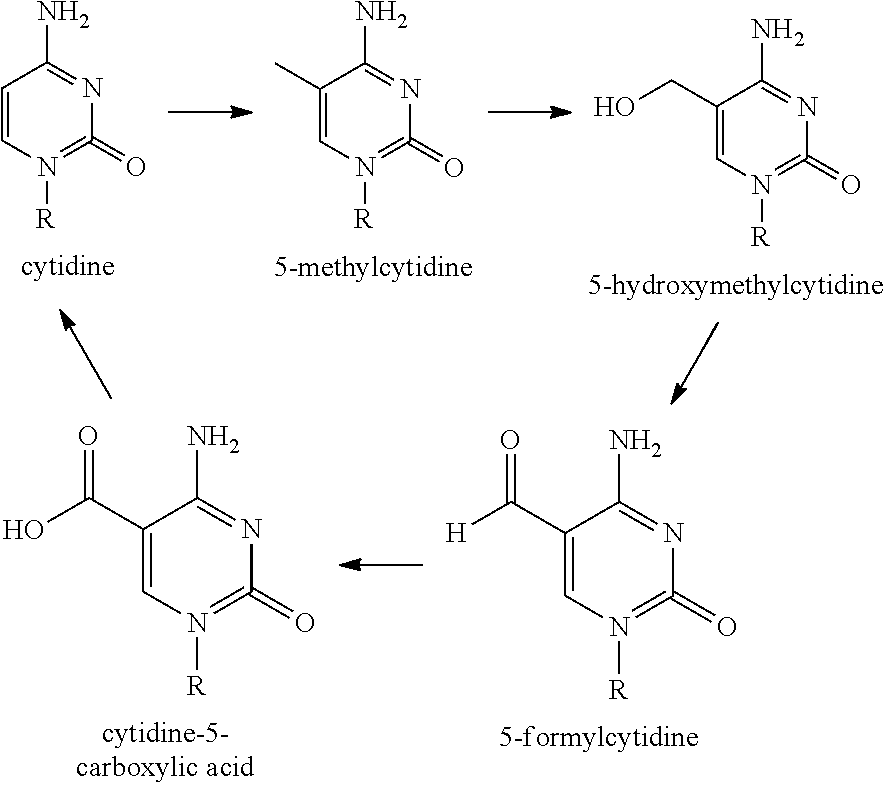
C1=CN([R])=C(=O)N=C1N.C1(C)=CN([R])=C(=O)N=C1N.C1(CO)=CN([R])=C(=O)N=C1N.C1(C([H])=O)=CN([R])=C(=O)N=C1N.C1(C(O)=O)=CN([R])=C(=O)N=C1N
